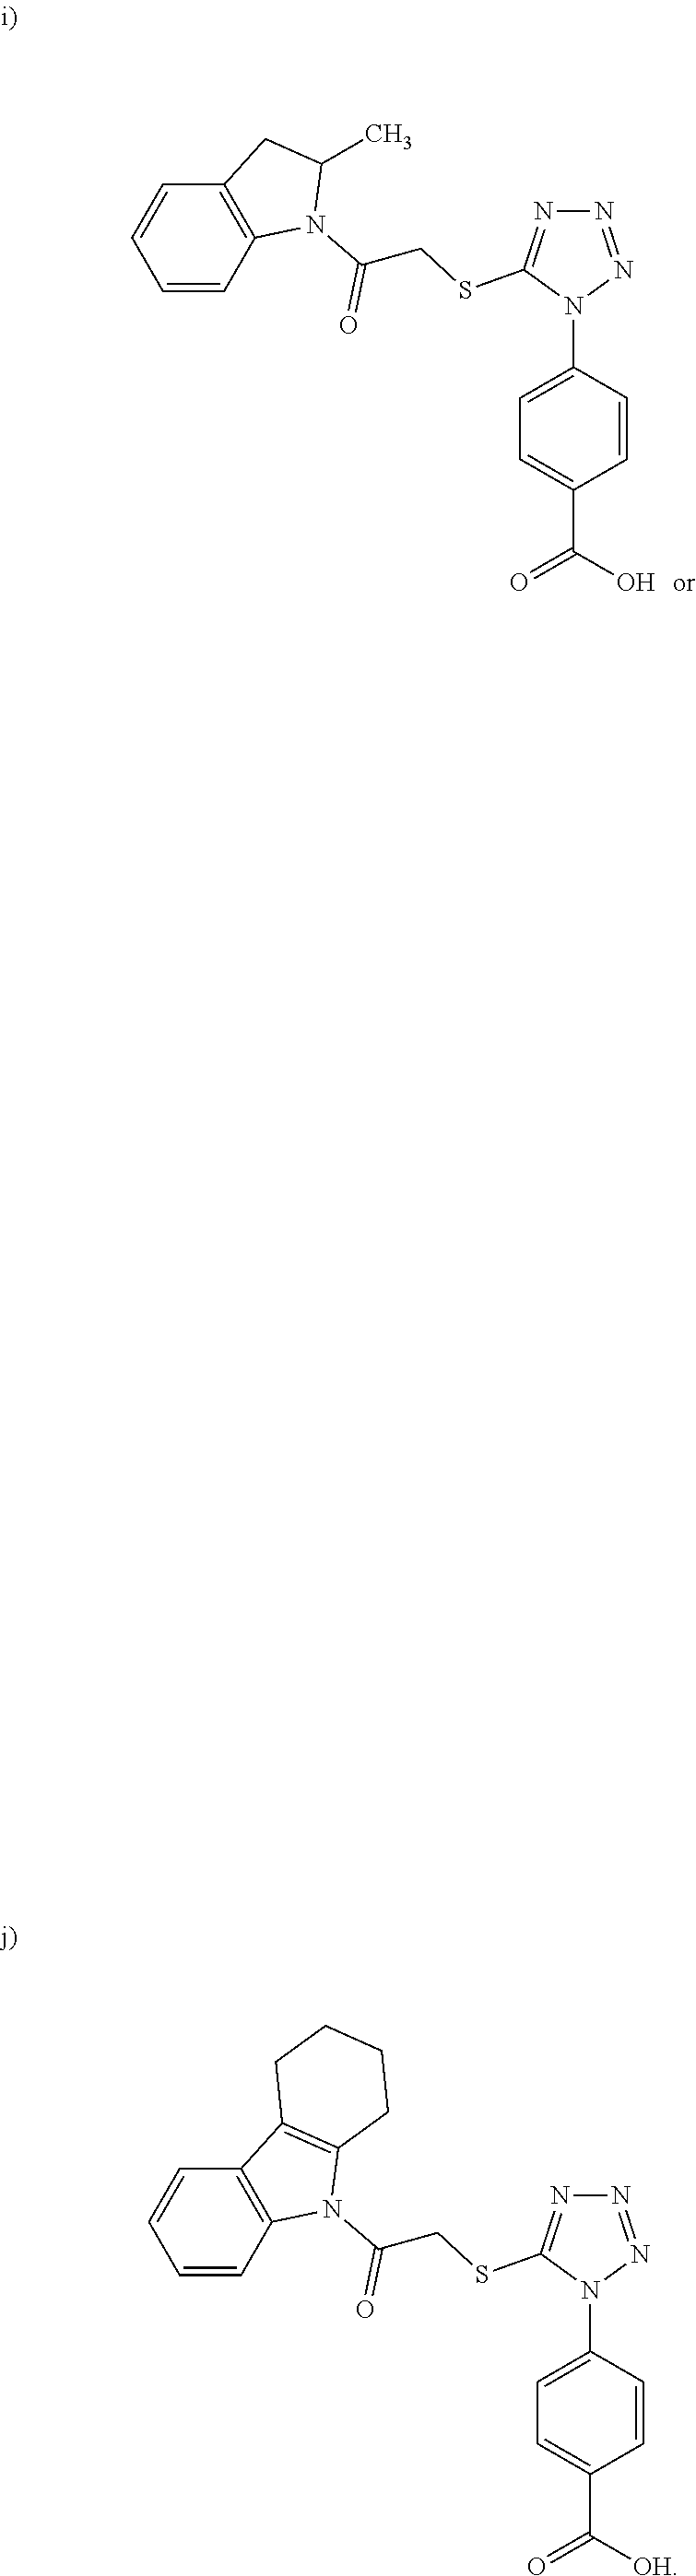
C1=C(C(=O)O)C=CC(N2C(SCC(=O)N3C4=C(C=CC=C4)CC3C)=NN=N2)=C1.C1=C(C(=O)[OH])C=CC(N2C(SCC(=O)N3C4=C(C=CC=C4)C4=C3CCCC4)=NN=N2)=C1
